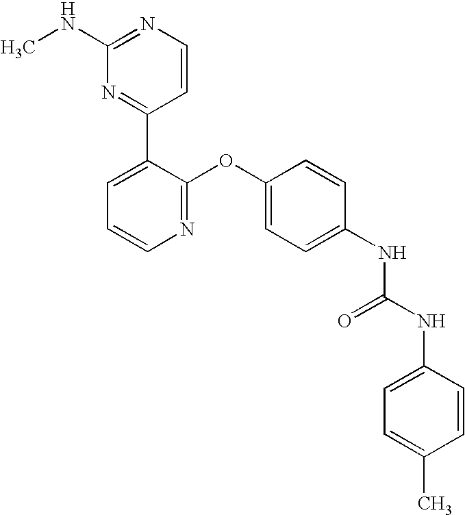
C1(NC)=NC=CC(C2=CC=CN=C2OC2=CC=C(NC(NC3=CC=C(C)C=C3)=O)C=C2)=N1
